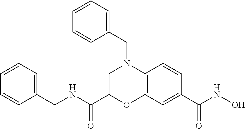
C(C1OC2=C(N(CC3=CC=CC=C3)C1)C=CC(C(NO)=O)=C2)(=O)NCC1=CC=CC=C1
